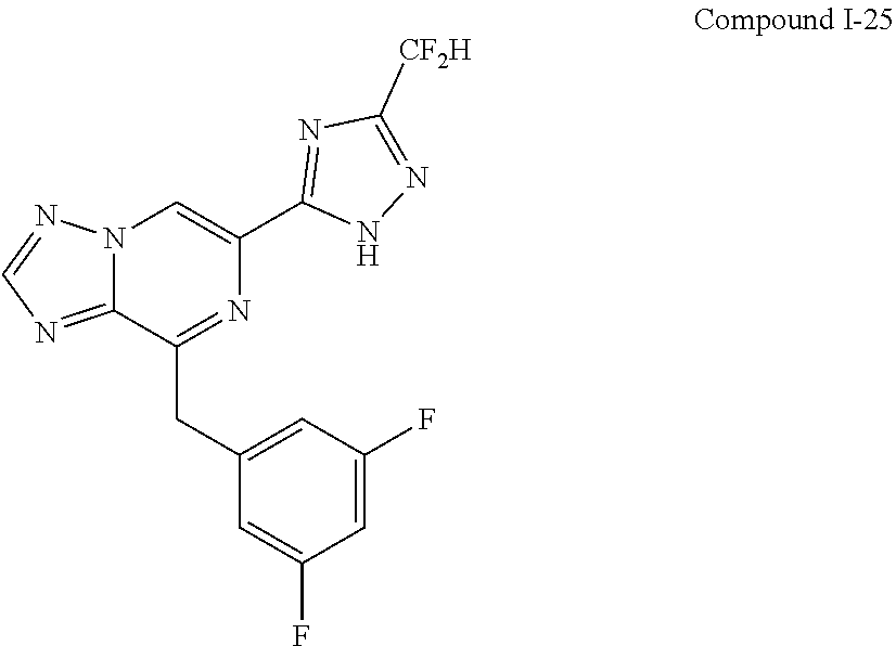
C1=C(F)C=C(CC2=NC(C3=NC([CF2H])=NN3)=CN3C2=NC=N3)C=C1F
